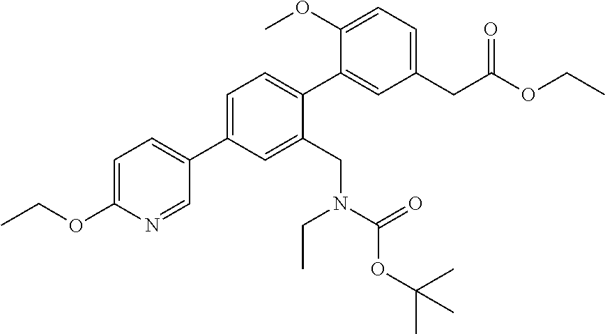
C1=C(C2=CC=C(OCC)N=C2)C=C(CN(CC)C(OC(C)(C)C)=O)C(C2=CC(CC(OCC)=O)=CC=C2OC)=C1
